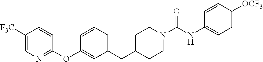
C1=CC=C(CC2CCN(C(NC3=CC=C([OCF3])C=C3)=O)CC2)C=C1OC1=NC=C([F3C])C=C1
